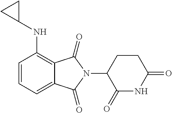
N(C1=C2C(=CC=C1)C(=O)N(C1C(=O)NC(=O)CC1)C2=O)C1CC1
